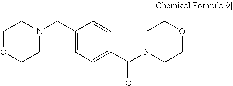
C1(CN2CCOCC2)=CC=C(C(N2CCOCC2)=O)C=C1
